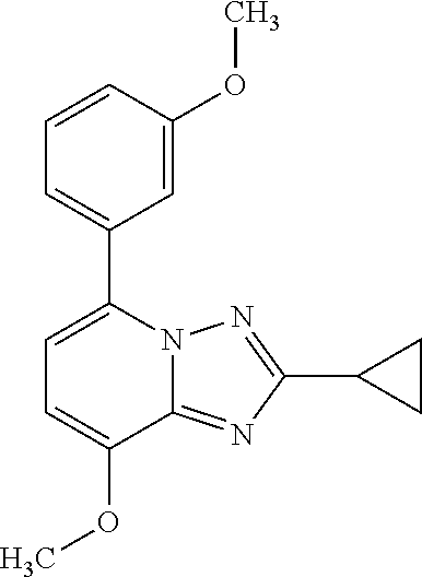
C1=C(OC)C2=NC(C3CC3)=NN2C(C2=CC=CC(OC)=C2)=C1
